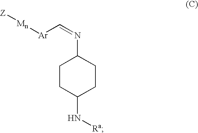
C1CC(N[Ra])CCC1N=C[Ar][Mn][Z]
